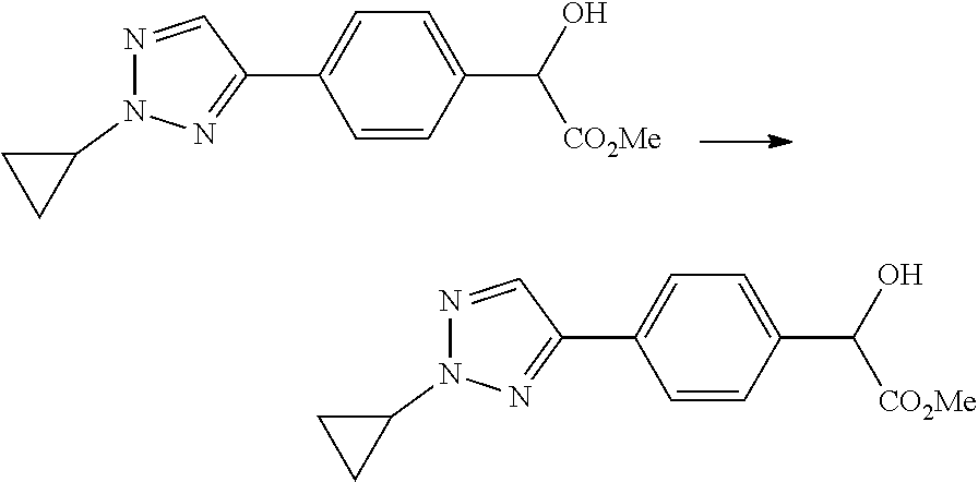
N1=CC(C2=CC=C(C(O)[CO2Me])C=C2)=NN1C1CC1.N1=CC(C2=CC=C(C(O)[CO2Me])C=C2)=NN1C1CC1
